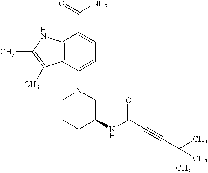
C1(N2CC(NC(=O)C#CC(C)(C)C)CCC2)=CC=C(C(=O)N)C2=C1C(C)=C(C)N2
